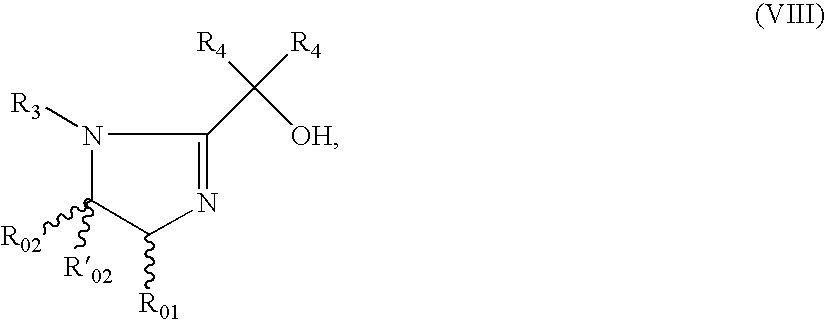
N1([R3])C([R02])([R02])C([R01])N=C1C([R4])([R4])[OH]
